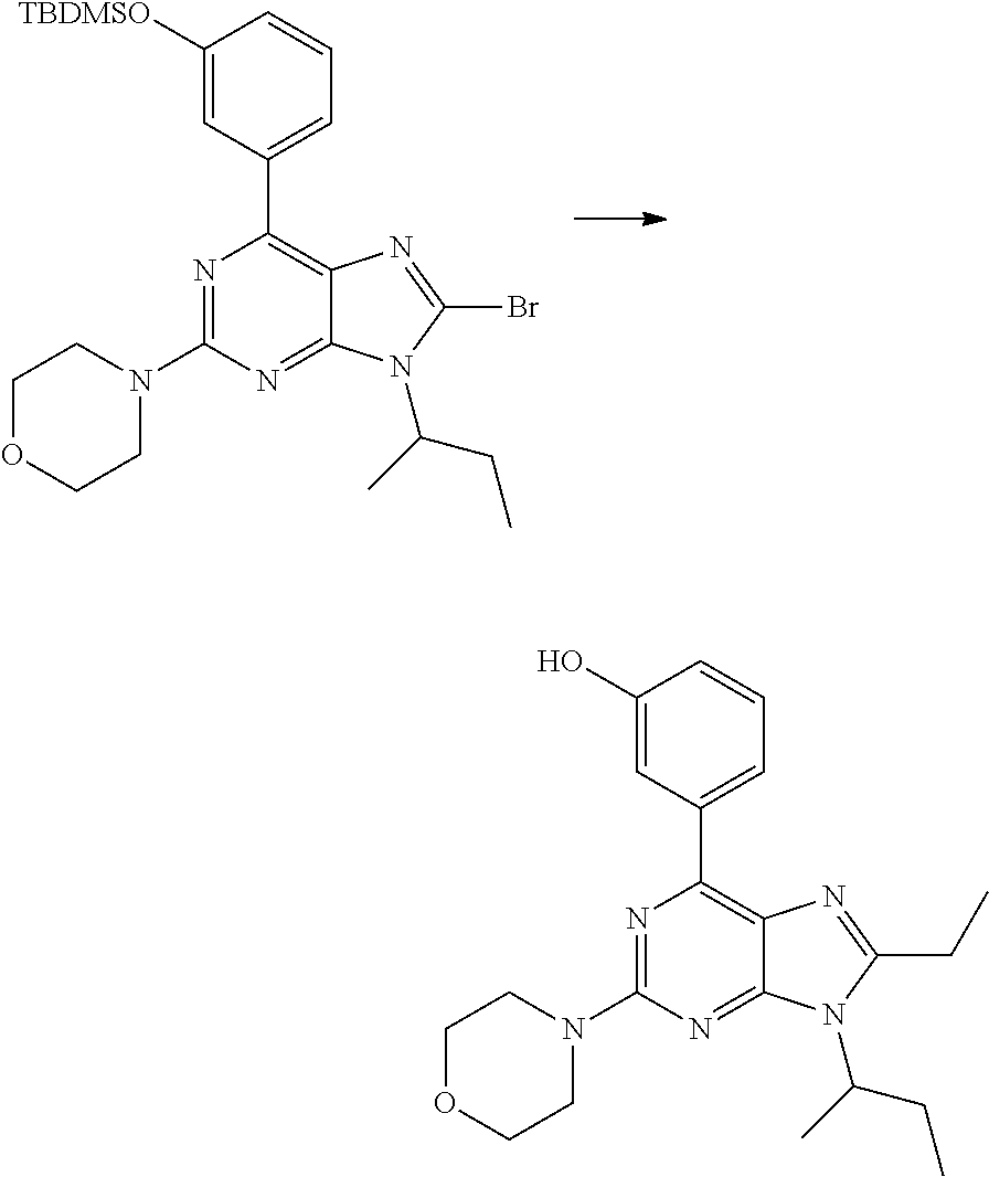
N1=C(N2CCOCC2)N=C2C(=C1C1=CC=CC([TBDMSO])=C1)N=C(Br)N2C(C)CC.N1=C(N2CCOCC2)N=C2C(=C1C1=CC=CC(O)=C1)N=C(CC)N2C(C)CC
